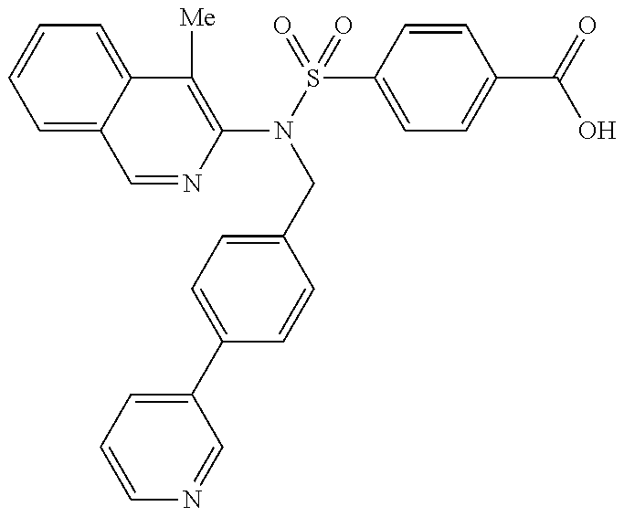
C1=NC(N(S(=O)(=O)C2=CC=C(C(=O)O)C=C2)CC2=CC=C(C3=CC=CN=C3)C=C2)=C([Me])C2=CC=CC=C12
